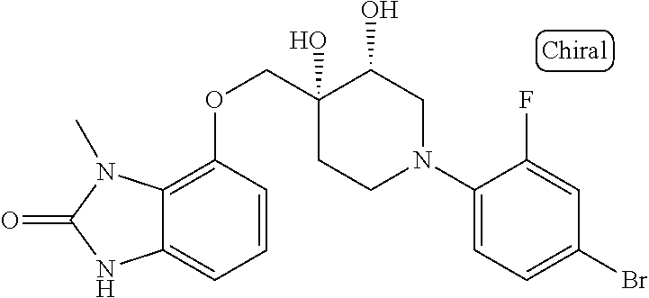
C1(N2CC(O)C(O)(COC3=C4C(=CC=C3)NC(=O)N4C)CC2)=CC=C(Br)C=C1F
